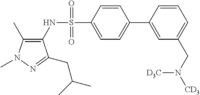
C1(C)=C(NS(C2=CC=C(C3=CC(CN([CD3])[D3C])=CC=C3)C=C2)(=O)=O)C(CC(C)C)=NN1C
